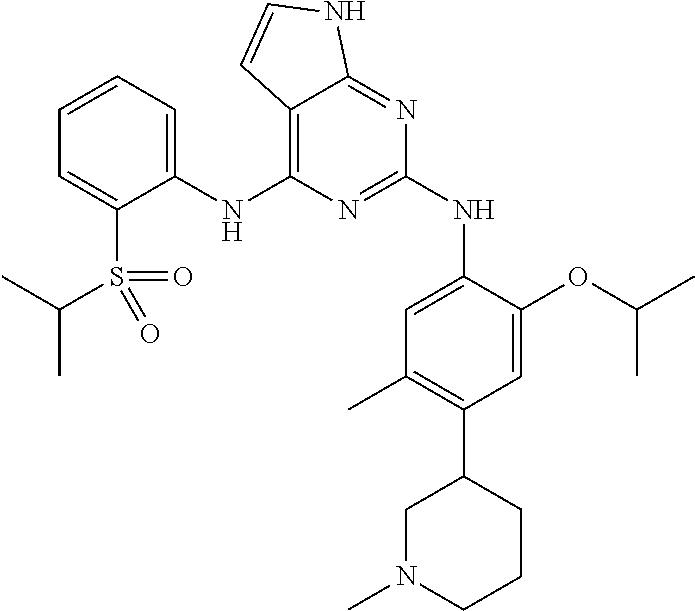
C1(NC2=C3C(=NC(NC4=CC(C)=C(C5CN(C)CCC5)C=C4OC(C)C)=N2)NC=C3)=CC=CC=C1S(C(C)C)(=O)=O
